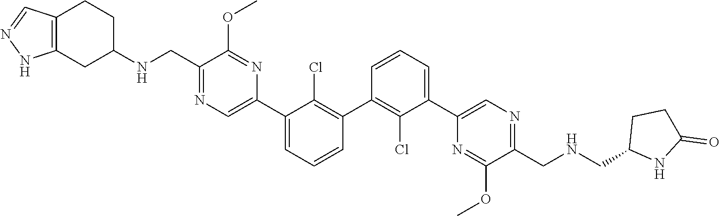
C1(C2=C(Cl)C(C3=CN=C(CNC4CC5=C(CC4)C=NN5)C(OC)=N3)=CC=C2)=C(Cl)C(C2=CN=C(CNCC3NC(=O)CC3)C(OC)=N2)=CC=C1
